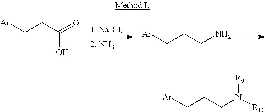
[Ar]CCC(O)=O.[Ar]CCCN.[Ar]CCCN([R9])[R10]
